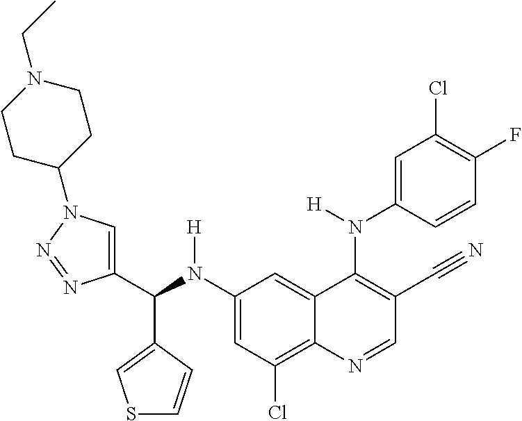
C1(N(C(C2=CN(C3CCN(CC)CC3)N=N2)C2=CSC=C2)[H])=CC(Cl)=C2C(=C1)C(N(C1=CC(Cl)=C(F)C=C1)[H])=C(C#N)C=N2
